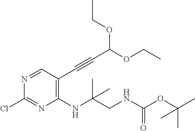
C1(C#CC(OCC)OCC)=C(NC(CNC(OC(C)(C)C)=O)(C)C)N=C(Cl)N=C1
